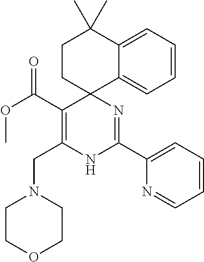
C(C1=C(CN2CCOCC2)NC(C2=CC=CC=N2)=NC12CCC(C)(C)C1=CC=CC=C21)(OC)=O
